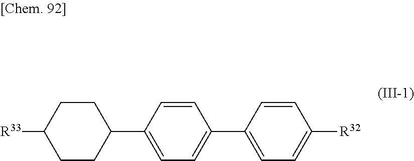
C1=CC([R32])=CC=C1C1=CC=C(C2CCC([R33])CC2)C=C1
